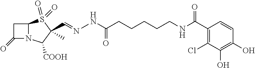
C(C1(C)S(=O)(=O)C2N(C1[COOH])C(=O)C2)=NNC(=O)CCCCCNC(C1=C(Cl)C(O)=C(O)C=C1)=O
